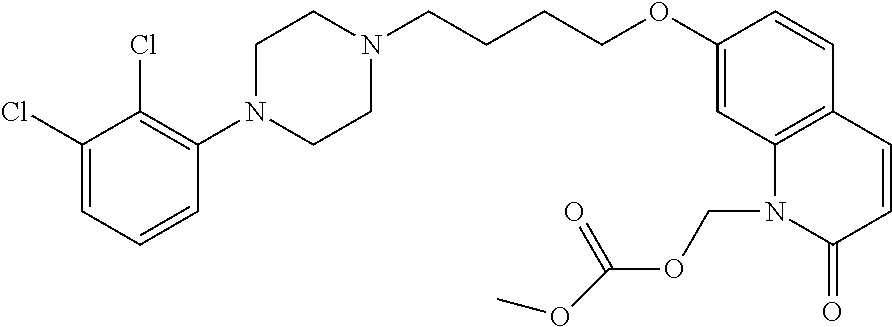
C1(Cl)=CC=CC(N2CCN(CCCCOC3=CC4=C(C=C3)C=CC(=O)N4COC(=O)OC)CC2)=C1Cl
